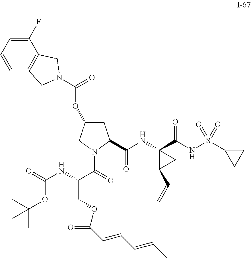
C1=CC2=C(C(F)=C1)CN(C(=O)OC1CC(C(NC3(C(NS(C4CC4)(=O)=O)=O)C(C=C)C3)=O)N(C(=O)C(NC(=O)OC(C)(C)C)COC(C=CC=CC)=O)C1)C2
